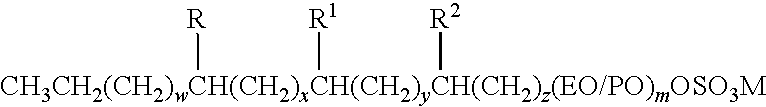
[R][CH3CH2(CH2)wCH(CH2)xCH(CH2)yCH(CH2)z(EO/PO)mOSO3M]([R1])[R2]
